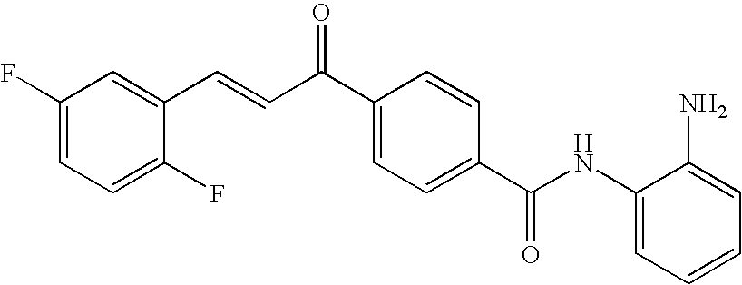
C1(NC(C2=CC=C(C(=O)C=CC3=CC(F)=CC=C3F)C=C2)=O)=CC=CC=C1N
